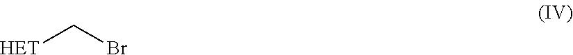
[HET]CBr
